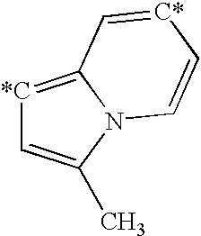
[*C]1=C2N(C=C[C*]=C2)C(C)=C1
